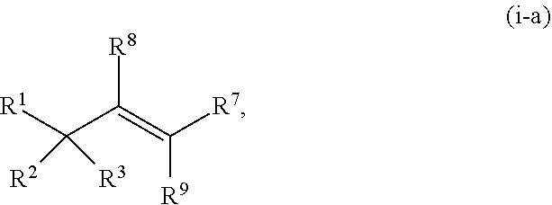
[R1]C(C(=C([R7])[R9])[R8])([R3])[R2]
